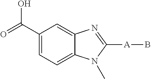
C1(C(=O)O)=CC=C2C(=C1)N=C([A]B)N2C
